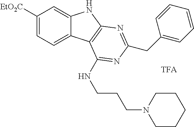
C1([EtO2C])=CC=C2C(=C1)NC1=C2C(NCCCN2CCCCC2)=NC(CC2=CC=CC=C2)=N1
